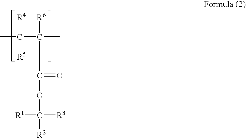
CC([R4])([R5])C([R6])(C)C(=O)OC([R1])([R3])[R2]
